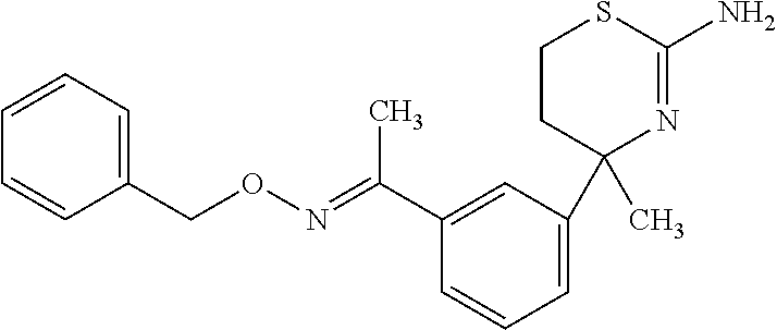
C1CC(C)(C2=CC=CC(C(=NOCC3=CC=CC=C3)C)=C2)N=C(N)S1
